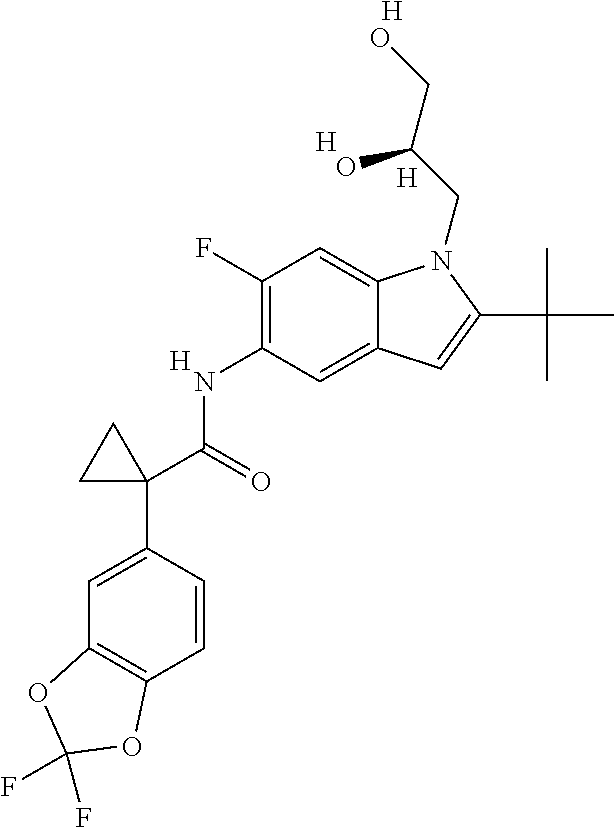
N(C1=C(F)C=C2C(=C1)C=C(C(C)(C)C)N2CC(CO)O)C(C1(C2=CC3=C(C=C2)OC(F)(F)O3)CC1)=O.[H].[H].[H].[H]
